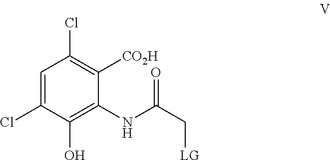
C1=C(Cl)C(O)=C(NC(C[LG])=O)C([CO2H])=C1Cl
